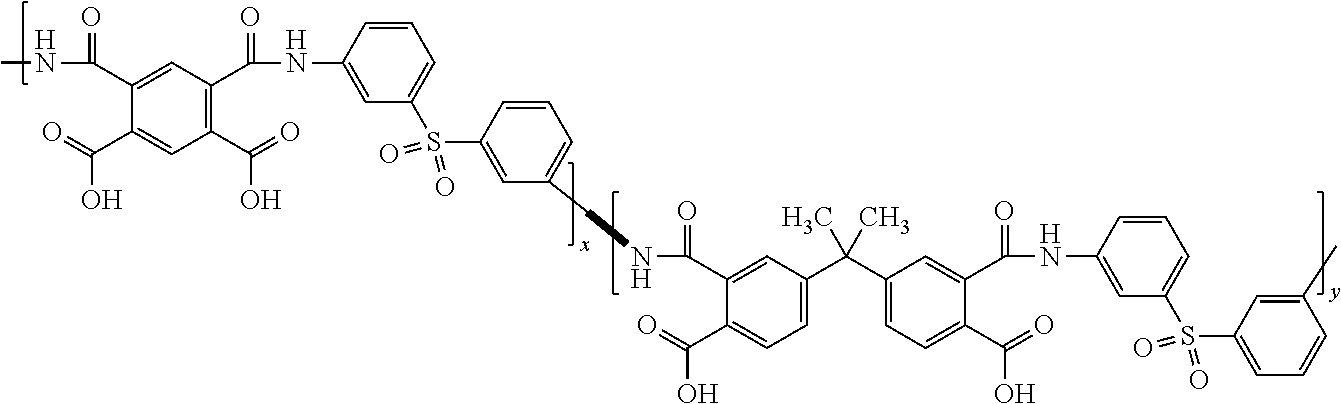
C1(C(=O)O)=C(C(NC2=CC(S(C3=CC(CNC(C4=CC(C(C5=CC=C(C(O)=O)C(C(NC6=CC(S(C7=CC=CC(C)=C7)(=O)=O)=CC=C6)=O)=C5)(C)C)=CC=C4C(O)=O)=O)=CC=C3)(=O)=O)=CC=C2)=O)C=C(C(NC)=O)C(C(=O)O)=C1
